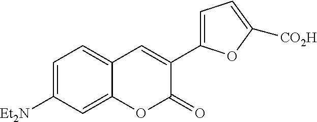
C1=C([Et2N])C=C2C(=C1)C=C(C1=CC=C([CO2H])O1)C(=O)O2
